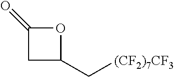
C1(C[(CF2)7CF3])OC(=O)C1
